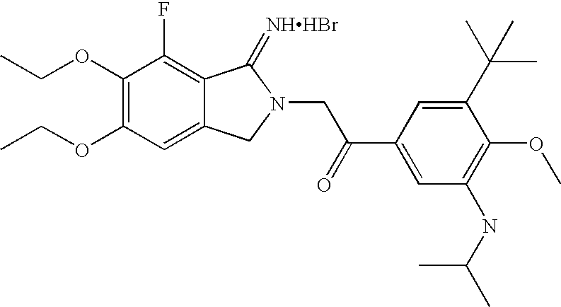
C1(OCC)=C(OCC)C=C2C(=C1F)C(=[NHHBr])N(CC(C1=CC(NC(C)C)=C(OC)C(C(C)(C)C)=C1)=O)C2
